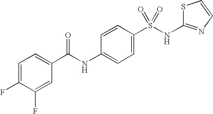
C1=C(F)C(F)=CC(C(NC2=CC=C(S(NC3=NC=CS3)(=O)=O)C=C2)=O)=C1
